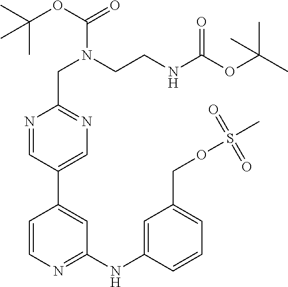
N1=CC(C2=CC(NC3=CC(COS(=O)(=O)C)=CC=C3)=NC=C2)=CN=C1CN(CCNC(OC(C)(C)C)=O)C(OC(C)(C)C)=O
